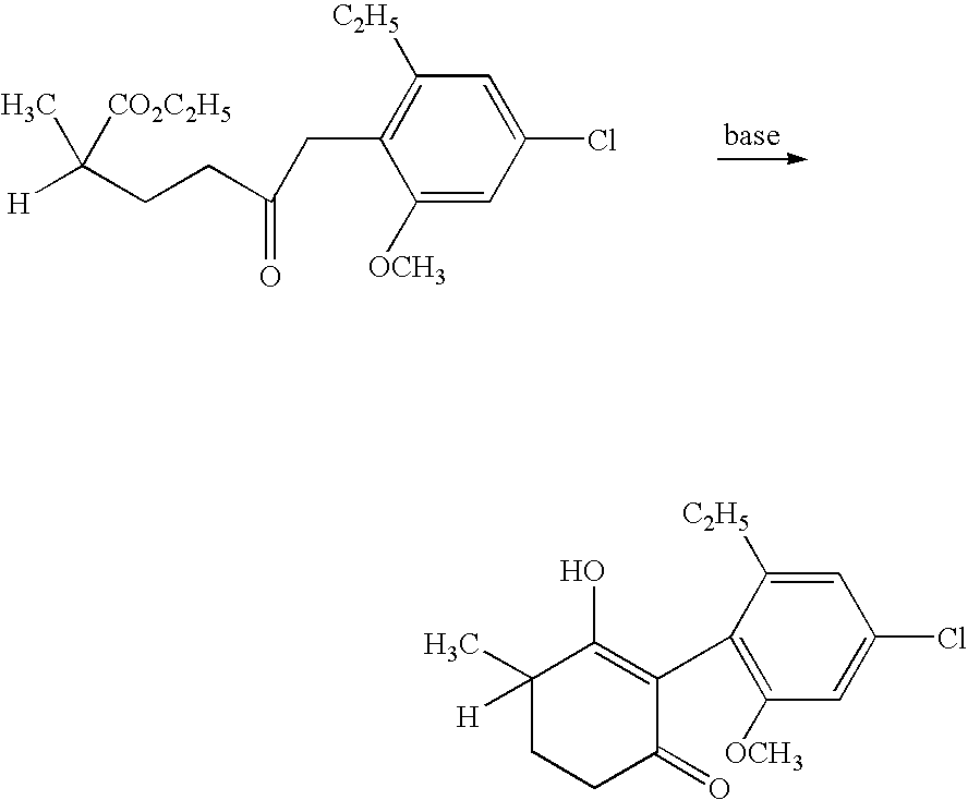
C1([OCH3])=CC(Cl)=CC([C2H5])=C1CC(CCC([H])(C)[CO2C2H5])=O.C1(C)([H])CCC(=O)C(C2=C([OCH3])C=C(Cl)C=C2[C2H5])=C1O
